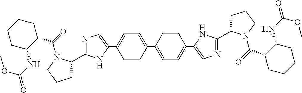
C1=C(C2=CC=C(C3=CN=C(C4CCCN4C(C4CCCCC4NC(OC)=O)=O)N3)C=C2)C=CC(C2=CN=C(C3CCCN3C(=O)C3CCCCC3NC(OC)=O)N2)=C1
